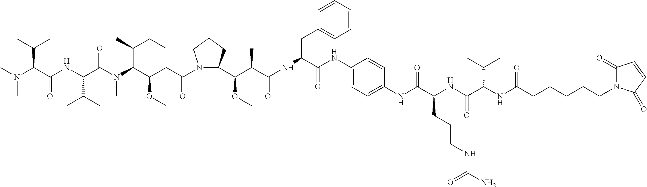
C(C(C)C)(C(NC(C(N(C)C(C(CC)C)C(CC(N1C(C(C(C(NC(CC2=CC=CC=C2)C(=O)NC2=CC=C(NC(=O)C(NC(=O)C(NC(=O)CCCCCN3C(=O)C=CC3=O)C(C)C)CCCNC(=O)N)C=C2)=O)C)OC)CCC1)=O)OC)=O)C(C)C)=O)N(C)C
